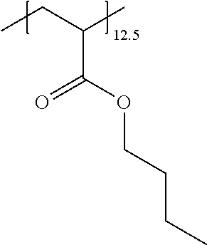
C(C(OCCCC)=O)(CC)C
